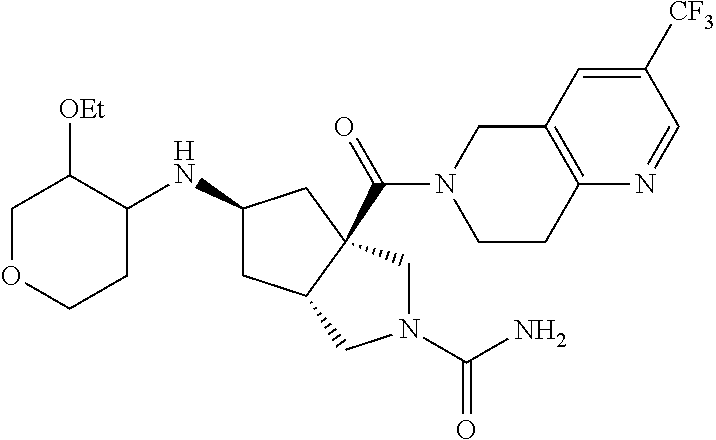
C1(NC2CC3C(C(=O)N4CCC5=C(C4)C=C([CF3])C=N5)(C2)CN(C(=O)N)C3)C([OEt])COCC1
